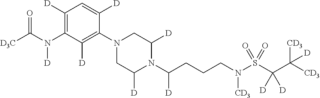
C1([D])=C(N(C([D3C])=O)[D])C([D])=C(N2CC([D])N(C(CCCN(S(C(C([CD3])([CD3])[D])([D])[D])(=O)=O)[CD3])[D])C([D])C2)C([D])=C1
